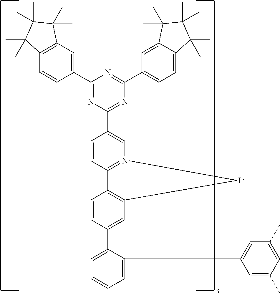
C1=C(C2=CC3=C(C=C2)C2=N(C=C(C4=NC(C5=CC=C6C(=C5)C(C)(C)C(C)(C)C6(C)C)=NC(C5=CC6=C(C=C5)C(C)(C)C(C)(C)C6(C)C)=N4)C=C2)[Ir]3)C(C2=CC(C)=CC(C)=C2)=CC=C1
